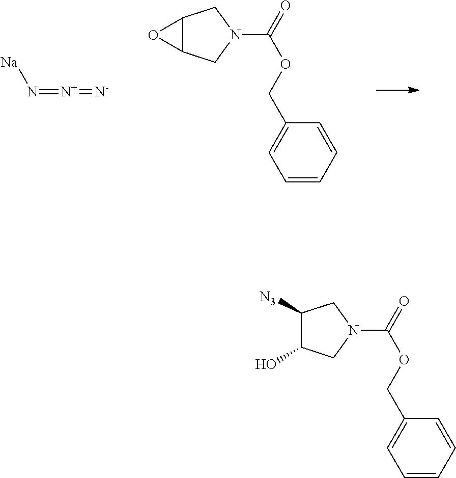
[Na]N=[N+]=[N-].C12C(CN(C(=O)OCC3=CC=CC=C3)C1)O2.C1([N3])C(O)CN(C(=O)OCC2=CC=CC=C2)C1
